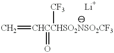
C=[CHCCHSO2NSO2CF3](=O)[CF3]
